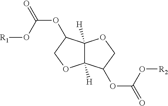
C12([H])C([H])(C(OC(=O)O[R1])CO1)OCC2OC(=O)O[R2]
